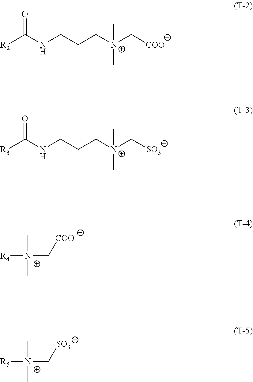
O=C(NCCC[N+](C[COO])(C)C)[R2].O=C(NCCC[N+](C[SO3])(C)C)[R3].C[N+](C)(C[COO])[R4].C[N+](C)(C[SO3])[R5]
